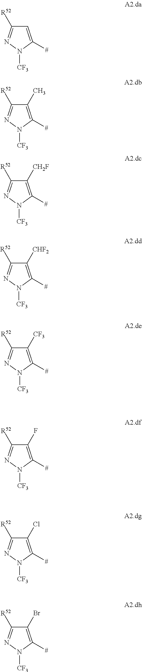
C1=C([#])N([CF3])N=C1[R52].C1(C)=C([#])N([CF3])N=C1[R52].C1([CH2F])=C([#])N([CF3])N=C1[R52].C1([CHF2])=C([#])N([CF3])N=C1[R52].C1([CF3])=C([#])N([CF3])N=C1[R52].C1(F)=C([#])N([CF3])N=C1[R52].C1(Cl)=C([#])N([CF3])N=C1[R52].C1(Br)=C([#])N([CF3])N=C1[R52]
